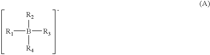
[R1]B([R2])([R3])[R4]
